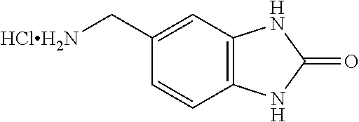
C([HClH2N])C1=CC2=C(C=C1)NC(=O)N2
